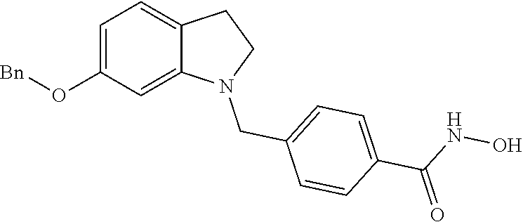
C1=C(O[Bn])C=C2C(=C1)CCN2CC1=CC=C(C(=O)NO)C=C1
